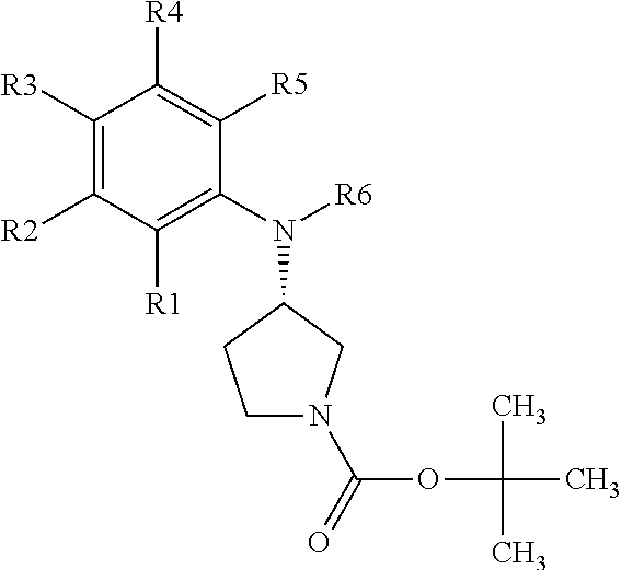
C1([R3])=C([R2])C([R1])=C(N([R6])C2CCN(C(=O)OC(C)(C)C)C2)C([R5])=C1[R4]
